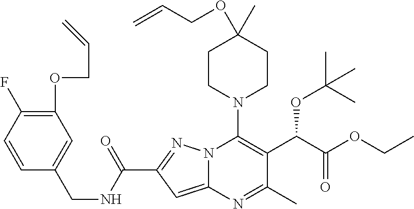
C1CN(C2=C(C(C(=O)OCC)OC(C)(C)C)C(C)=NC3=CC(C(NCC4=CC(OCC=C)=C(F)C=C4)=O)=NN23)CCC1(C)OCC=C
